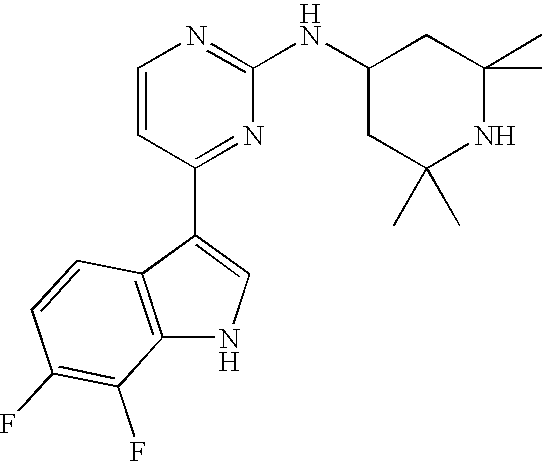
C1=CC(C2=CNC3=C2C=CC(F)=C3F)=NC(NC2CC(C)(C)NC(C)(C)C2)=N1
